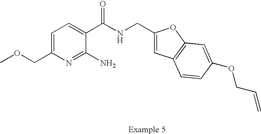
C1=C(COC)N=C(N)C(C(NCC2=CC3=C(O2)C=C(OCC=C)C=C3)=O)=C1
